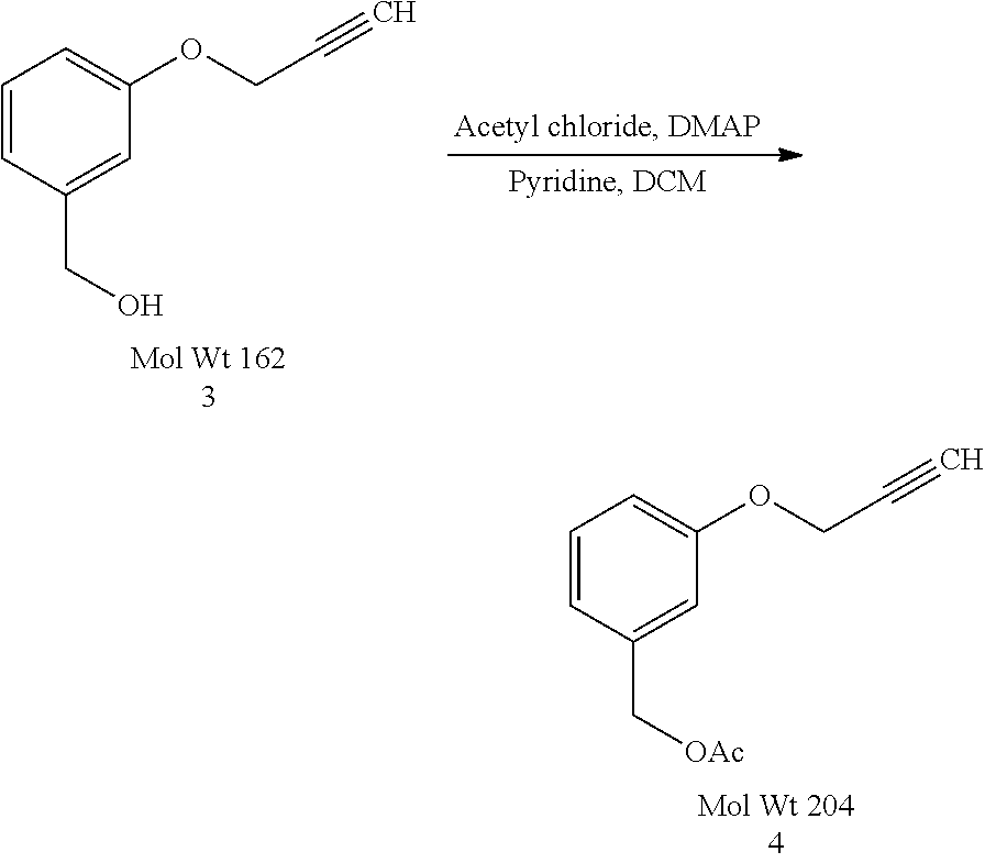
C1=CC(C[OAc])=CC(OCC#C)=C1.C1=CC(CO)=CC(OCC#C)=C1
